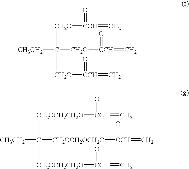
[CH3CH2]C([CH2O][CCH](=C)=O)([CH2O][CCH](=C)=O)[CH2O][CCH](=O)=C.[CH3CH2]C([CH2OCH2CH2O][CCH](=C)=O)([CH2OCH2CH2O][CCH](=C)=O)[CH2OCH2OCH2O][CCH](=C)=O
